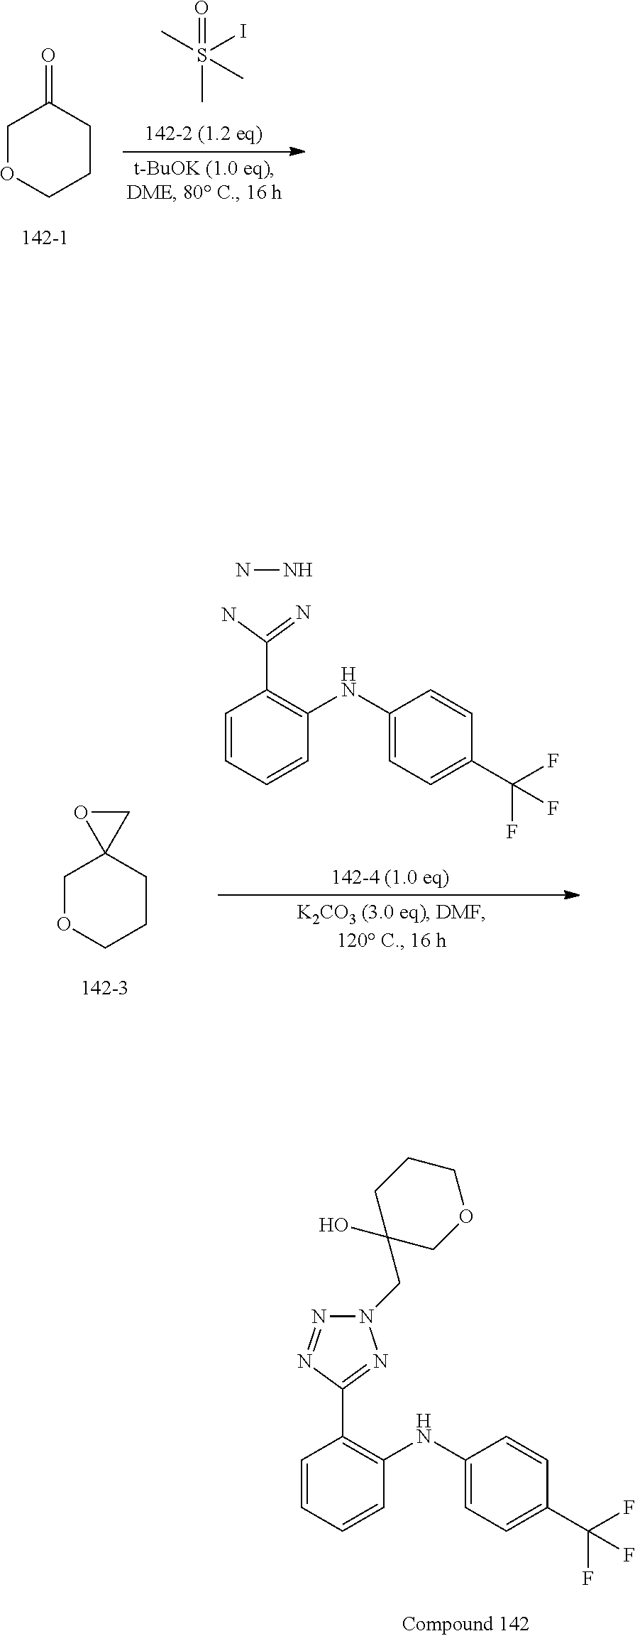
N1(CC2(O)COCCC2)N=NC(C2=C(NC3=CC=C(C(F)(F)F)C=C3)C=CC=C2)=N1.C1OCCCC1=O.CS(=O)(I)(C)C.NC(=N)C1=C(NC2=CC=C(C(F)(F)F)C=C2)C=CC=C1.NN.C1OCCCC12CO2
